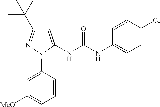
C1(N2N=C(C(C)(C)C)C=C2NC(NC2=CC=C(Cl)C=C2)=O)=CC([MeO])=CC=C1
